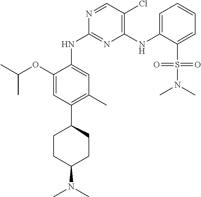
C1(OC(C)C)=CC(C2CCC(N(C)C)CC2)=C(C)C=C1NC1=NC(NC2=CC=CC=C2S(=O)(N(C)C)=O)=C(Cl)C=N1
